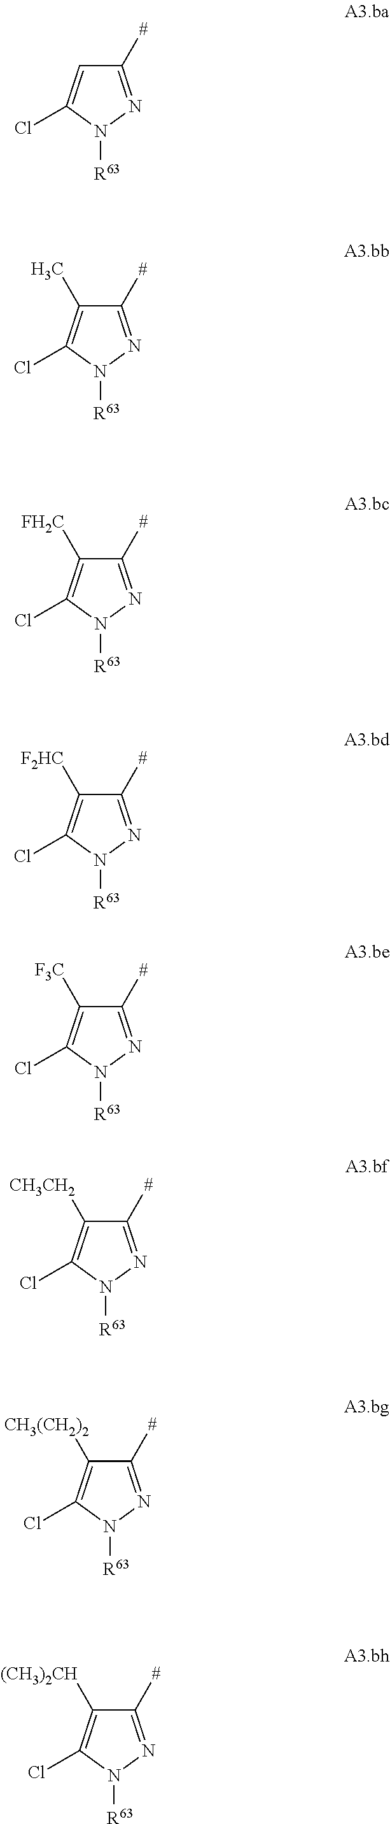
C1([#])=NN([R63])C(Cl)=C1.C1([#])=NN([R63])C(Cl)=C1C.C1([#])=NN([R63])C(Cl)=C1[FH2C].C1([#])=NN([R63])C(Cl)=C1[F2HC].C1([#])=NN([R63])C(Cl)=C1[F3C].C1([#])=NN([R63])C(Cl)=C1[CH3CH2].C1([#])=NN([R63])C(Cl)=C1[CH3(CH2)2].C1([#])=NN([R63])C(Cl)=C1[(CH3)2CH]
